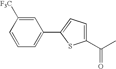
C1(C(C)=O)=CC=C(C2=CC=CC([F3C])=C2)S1
